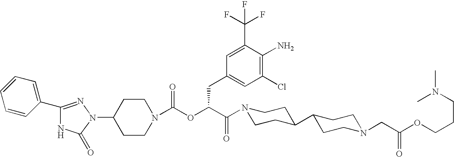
C1(N2N=C(C3=CC=CC=C3)NC2=O)CCN(C(OC(C(=O)N2CCC(C3CCN(CC(OCCCN(C)C)=O)CC3)CC2)CC2=CC(Cl)=C(N)C(C(F)(F)F)=C2)=O)CC1
